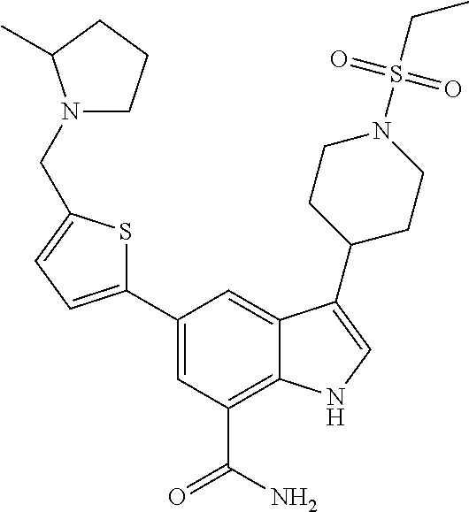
C1(C2=CC(C(N)=O)=C3C(=C2)C(C2CCN(S(CC)(=O)=O)CC2)=CN3)=CC=C(CN2CCCC2C)S1
